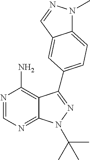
C12=NC=NC(N)=C1C(C1=CC=C3N(C)N=CC3=C1)=NN2C(C)(C)C
